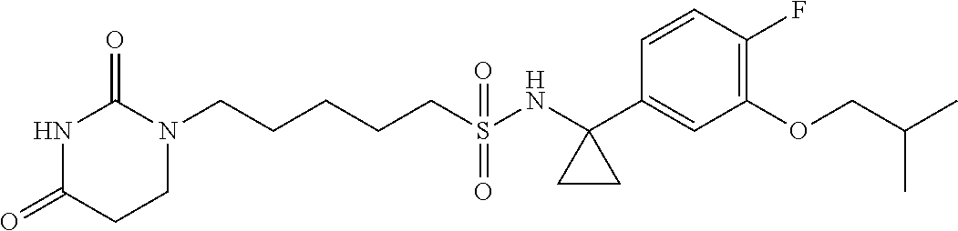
C(CCCS(NC1(C2=CC(OCC(C)C)=C(F)C=C2)CC1)(=O)=O)CN1C(=O)NC(=O)CC1
